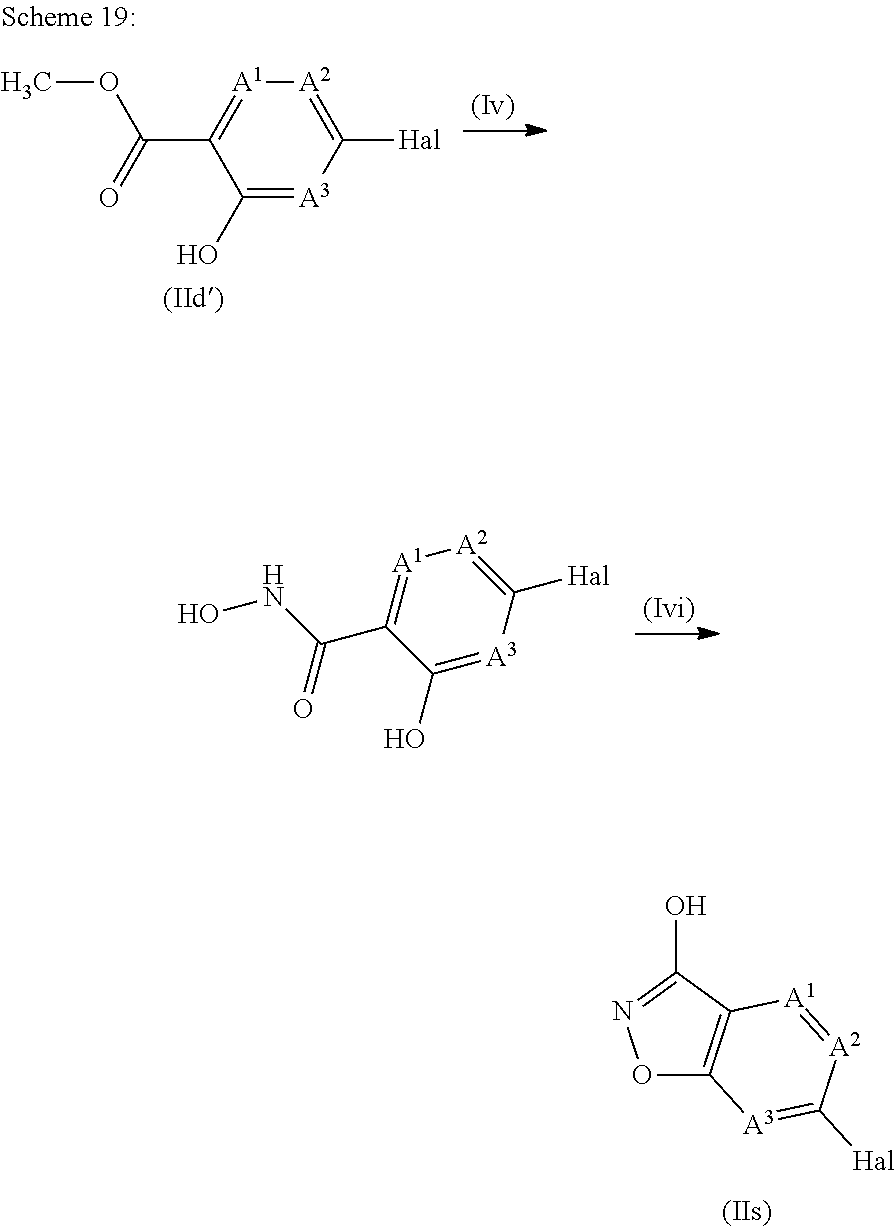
[A2]1=C([Hal])[A3]=C(O)C(C(NO)=O)=[A1]1.O1C2=C(C(O)=N1)[A1]=[A2]C([Hal])=[A3]2.C(C1=[A1][A2]=C([Hal])[A3]=C1O)(=O)OC
